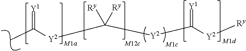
[Y1]=C([Y2]C([Y2]C([Y2][Ry])=[Y1])([Ry])[Ry])C
